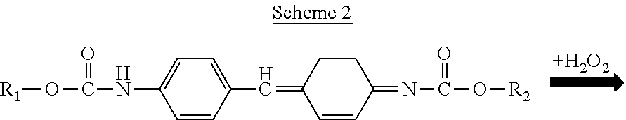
[+H2O2].[R1]OC(NC1=CC=C(C=C2C=CC(=NC(O[R2])=O)CC2)C=C1)=O
